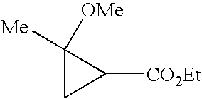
C1C([Me])([OMe])C1[CO2Et]
